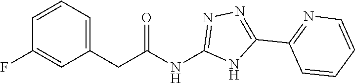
C(C(NC1=NN=C(C2=NC=CC=C2)N1)=O)C1=CC=CC(F)=C1
